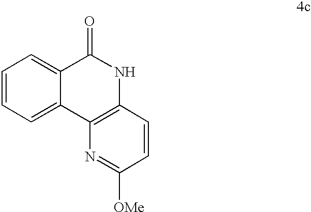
C1=CC=C2C(=C1)C(=O)NC1=C2N=C([OMe])C=C1
